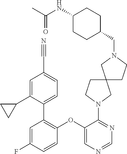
C1=C(F)C=CC(OC2=CN=CN=C2N2CC3(CC2)CCN(CC2CCC(NC(C)=O)CC2)C3)=C1C1=CC=C(C#N)C=C1C1CC1
